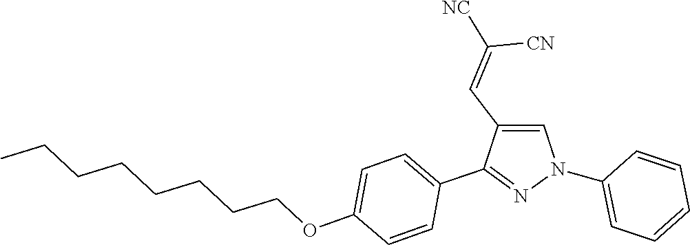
C1(N2C=C(C=C([NC])[CN])C(C3=CC=C(OCCCCCCCC)C=C3)=N2)=CC=CC=C1
